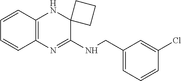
C1=CC2=C(C=C1)N=C(NCC1=CC=CC(Cl)=C1)C1(N2)CCC1
